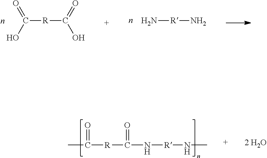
C([R]C(O)=O)(O)=O.N[R]N.CC([R]C(N[R]NC)=O)=O
